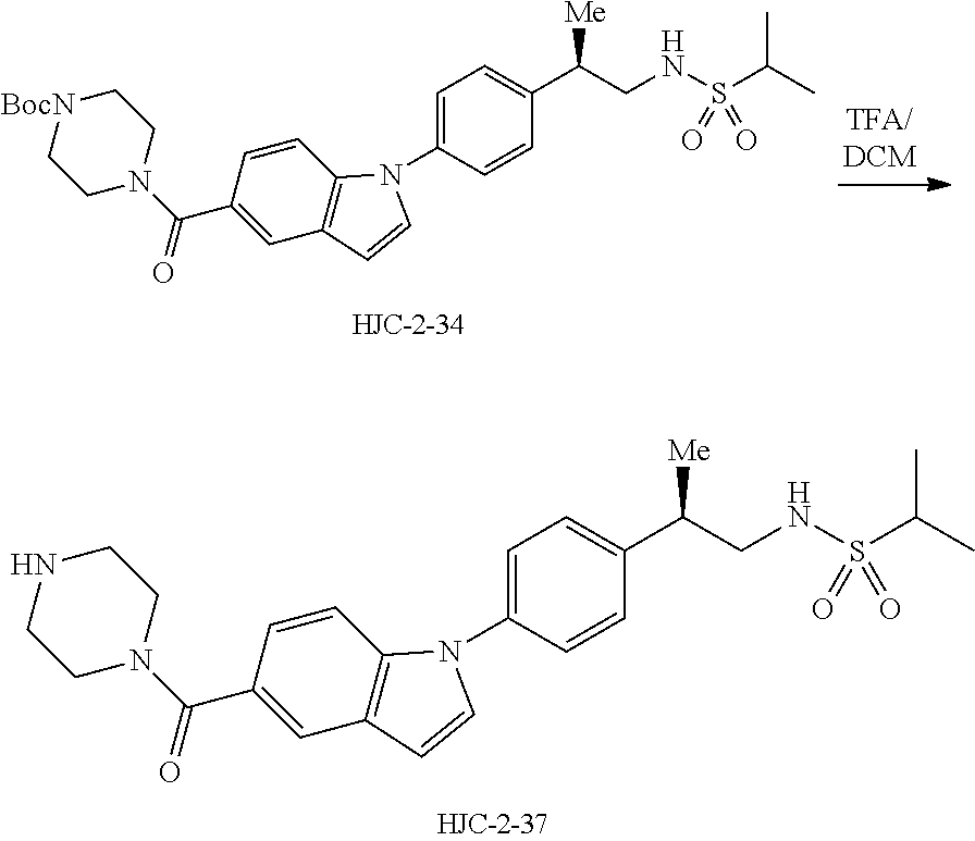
N1CCN(C(=O)C2=CC3=C(C=C2)N(C2=CC=C(C(CNS(C(C)C)(=O)=O)[Me])C=C2)C=C3)CC1.[BocN]1CCN(C(=O)C2=CC3=C(C=C2)N(C2=CC=C(C(CNS(C(C)C)(=O)=O)[Me])C=C2)C=C3)CC1
